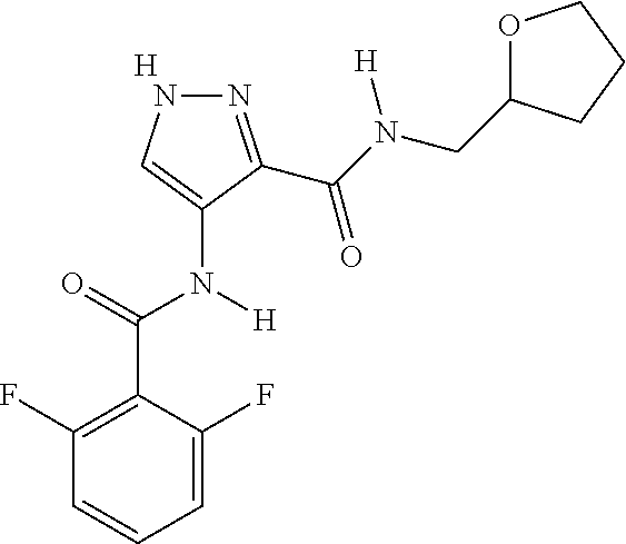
[H].C1=C(F)C(C(=O)N(C2=CNN=C2C(N(CC2OCCC2)[H])=O)[H])=C(F)C=C1
